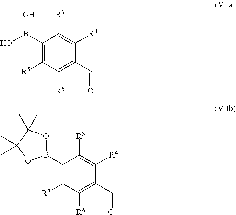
C1(B(O)O)=C([R5])C([R6])=C(C=O)C([R4])=C1[R3].C1(B2OC(C)(C)C(C)(C)O2)=C([R5])C([R6])=C(C=O)C([R4])=C1[R3]
